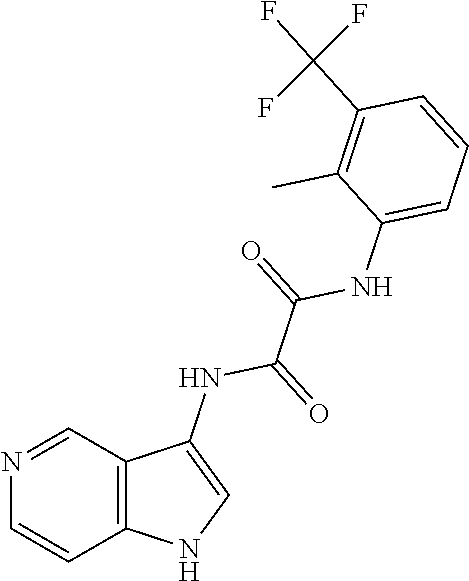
C1=CN=CC2=C1NC=C2NC(=O)C(=O)NC1=CC=CC(C(F)(F)F)=C1C
